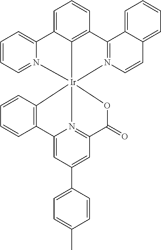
C1=CC(C)=CC=C1C1=CC2=N3C(=C1)C1=C(C=CC=C1)[Ir]314(OC2=O)N2=CC=CC=C2C2=CC=CC(=C21)C1=N4C=CC2=CC=CC=C12
